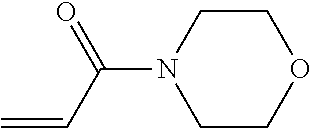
C1COCCN1C(C=C)=O
